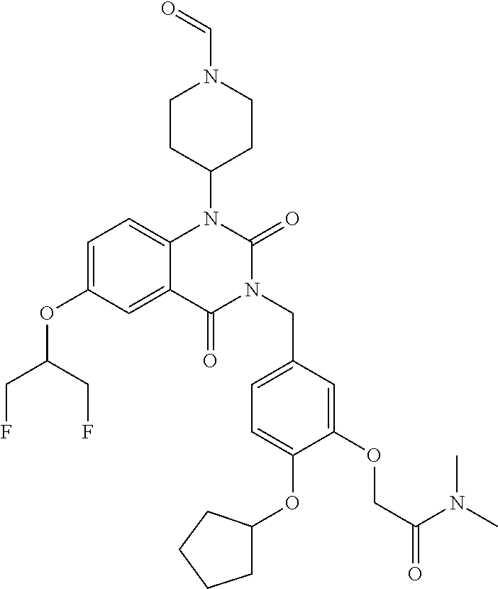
C1=C(OC(CF)CF)C=C2C(=C1)N(C1CCN(C=O)CC1)C(=O)N(CC1=CC=C(OC3CCCC3)C(OCC(=O)N(C)C)=C1)C2=O
